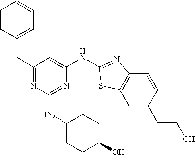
N1=C(CC2=CC=CC=C2)C=C(NC2=NC3=C(C=C(CCO)C=C3)S2)N=C1NC1CCC(O)CC1
